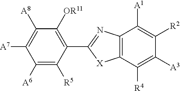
C1([A6])=C([R5])C(C2=NC3=C([X]2)C([R4])=C([A3])C([R2])=C3[A1])=C([OR11])C([A8])=C1[A7]
